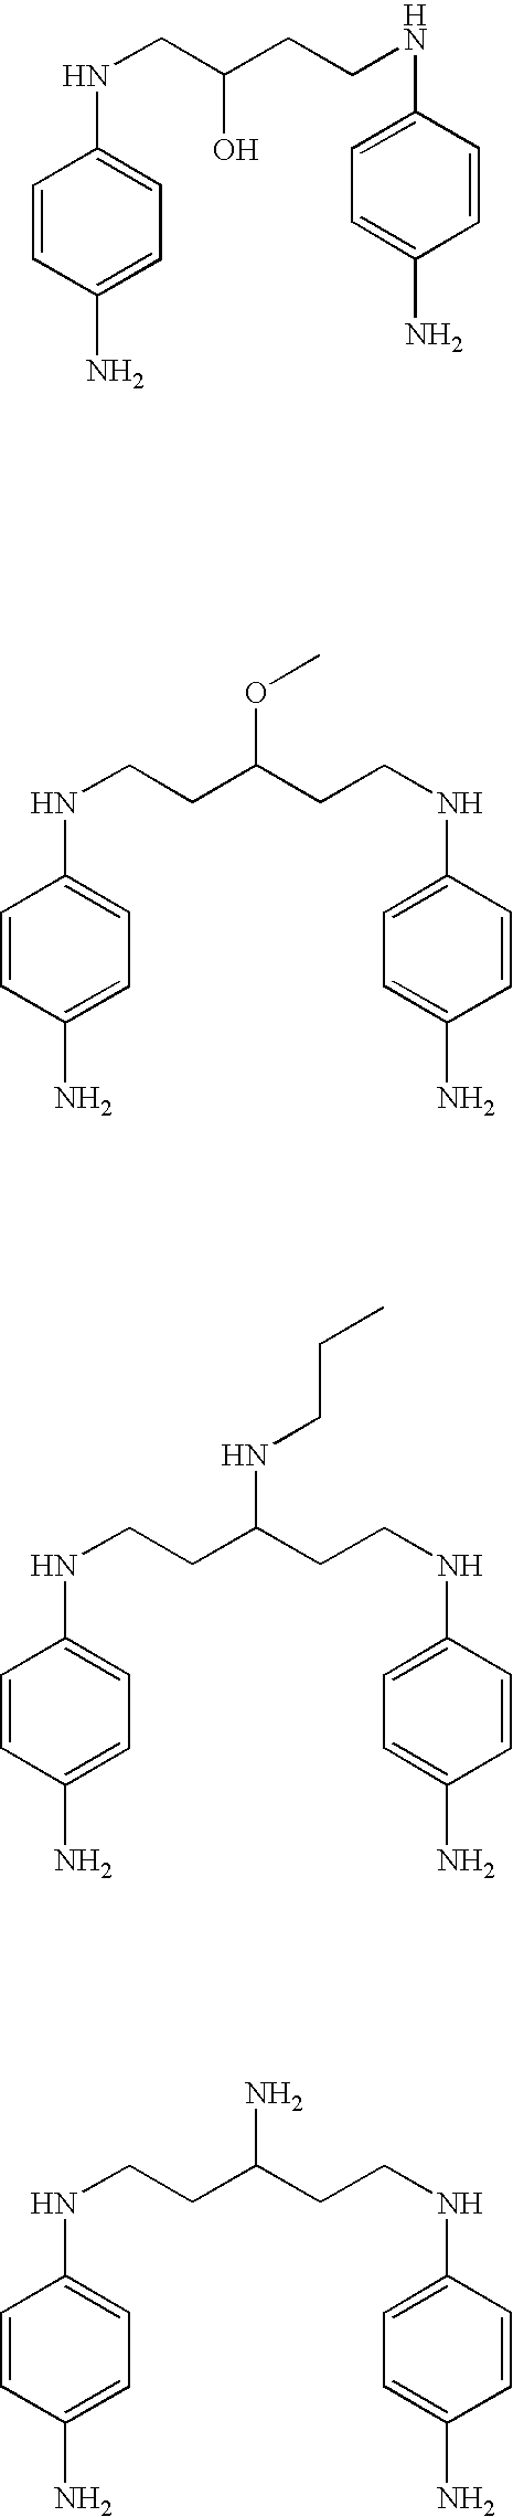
C1=CC(N)=CC=C1NCC(CCNC1=CC=C(N)C=C1)O.N(CCC(CCNC1=CC=C(N)C=C1)OC)C1=CC=C(N)C=C1.N(CCC(CCNC1=CC=C(N)C=C1)NCCC)C1=CC=C(N)C=C1.N(CCC(CCNC1=CC=C(N)C=C1)N)C1=CC=C(N)C=C1
